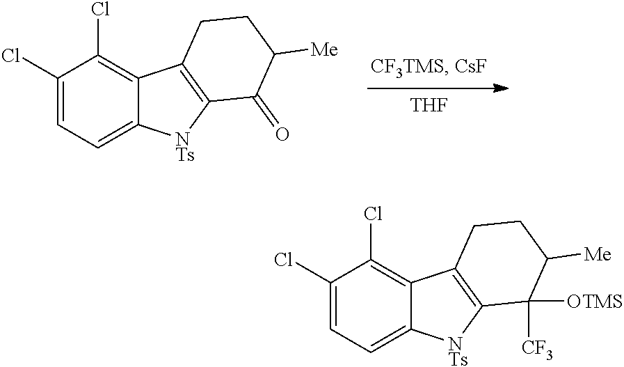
C1(Cl)=CC=C2C(=C1Cl)C1=C([NTs]2)C(=O)C([Me])CC1.[THF].C1(Cl)=CC=C2C(=C1Cl)C1=C([NTs]2)C([OTMS])([CF3])C([Me])CC1
